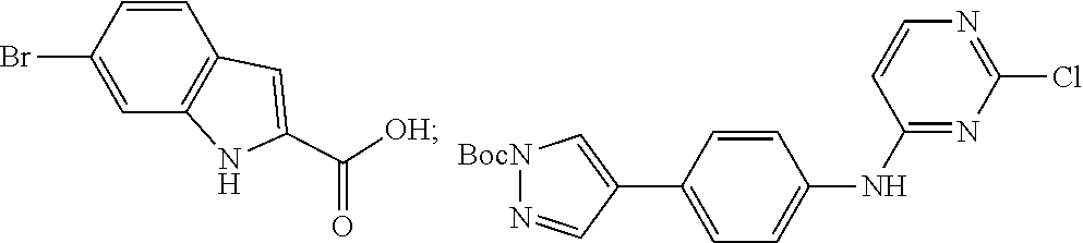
N1=C(Cl)N=C(NC2=CC=C(C3=C[BocN]N=C3)C=C2)C=C1.C1(Br)=CC2=C(C=C1)C=C(C([OH])=O)N2
